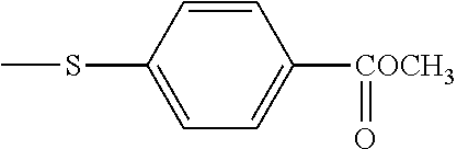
CSC1=CC=C([COCH3]=O)C=C1
